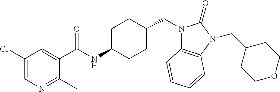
C1(Cl)=CN=C(C)C(C(NC2CCC(CN3C4=C(N(CC5CCOCC5)C3=O)C=CC=C4)CC2)=O)=C1
